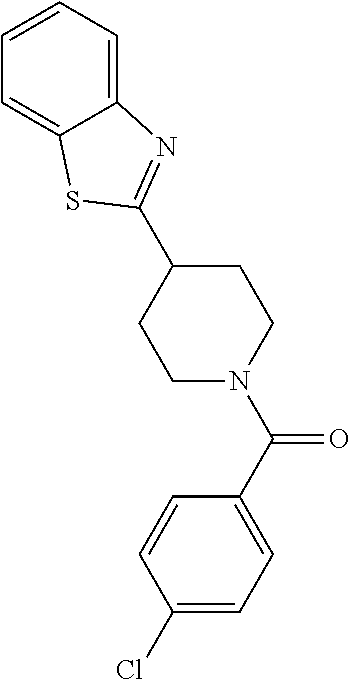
C1(C2=NC3=CC=CC=C3S2)CCN(C(C2=CC=C(Cl)C=C2)=O)CC1
